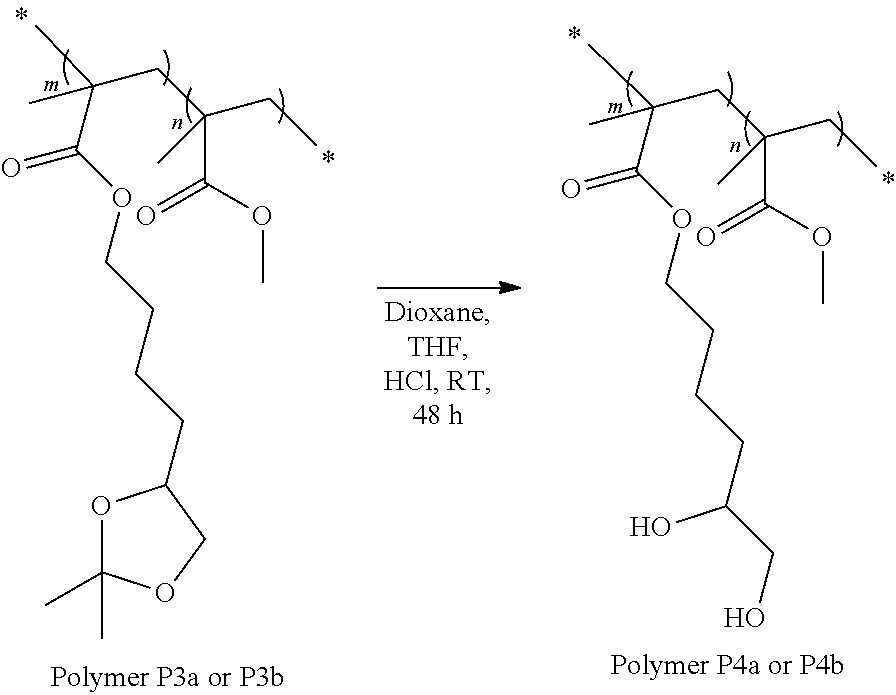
C(CCCOC(C(C)(CC(CC)(C)C(=O)OC)C)=O)C1OC(C)(C)OC1.C(CCCOC(C(C)(CC(CC)(C)C(=O)OC)C)=O)C(O)CO
